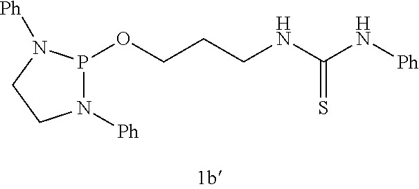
P1(OCCCNC(N[Ph])=S)N([Ph])CCN1[Ph]
